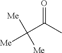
[Me]C(C(C)=O)([Me])[Me]
